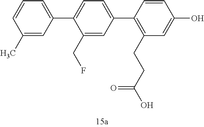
C1(C)=CC(C2=CC=C(C3=C(CCC(O)=O)C=C(O)C=C3)C=C2CF)=CC=C1
